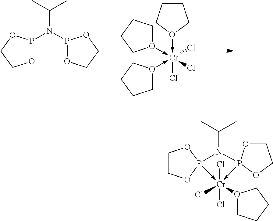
O1(->[Cr](-O2CCCC2)(-O2CCCC2)(Cl)(Cl)Cl)CCCC1.O1P(N(P2OCCO2)C(C)C)OCC1.C1COP2(->[Cr](Cl)(Cl)(O3CCCC3)(Cl)-P3(OCCO3)N2C(C)C)O1
